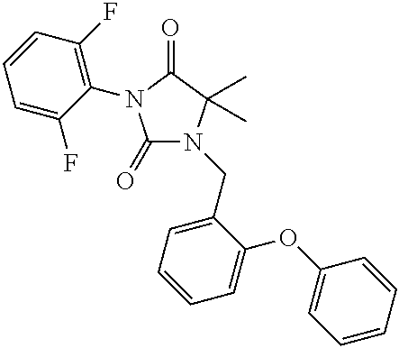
C1(=O)N(CC2=CC=CC=C2OC2=CC=CC=C2)C(C)(C)C(=O)N1C1=C(F)C=CC=C1F
